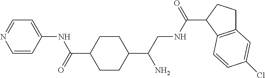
C1(C(CNC(C2C3=C(CC2)C=C(Cl)C=C3)=O)N)CCC(C(=O)NC2=CC=NC=C2)CC1
